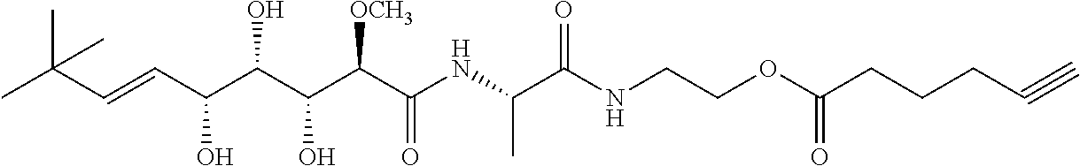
CC(C=CC(C(C(C(C(NC(C(NCCOC(=O)CCCC#C)=O)C)=O)[OCH3])O)O)O)(C)C
